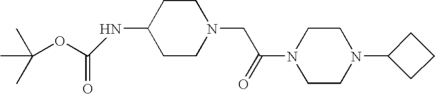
C1CN(CC(N2CCN(C3CCC3)CC2)=O)CCC1NC(=O)OC(C)(C)C
